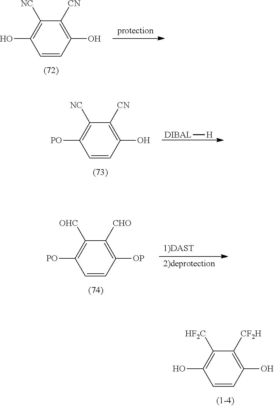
C1(O)=C([CF2H])C([HF2C])=C(O)C=C1.C1(O)=C([CN])C([NC])=C(O)C=C1.C1(O)=C([CN])C([NC])=C([PO])C=C1.[DIBAL][H].C1([OP])=C([CHO])C([OHC])=C([PO])C=C1
